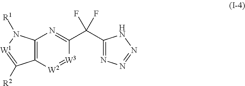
C12=C([W2]=[W3]C(C(C3=NN=NN3)(F)F)=N1)C([R2])=[W1]N2[R1]
